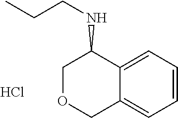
C12=CC=CC=C1C(NCCC)COC2.Cl
